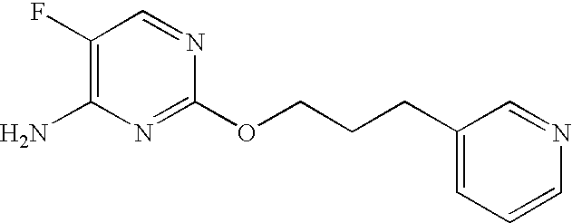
C1(F)=C(N)N=C(OCCCC2=CC=CN=C2)N=C1
